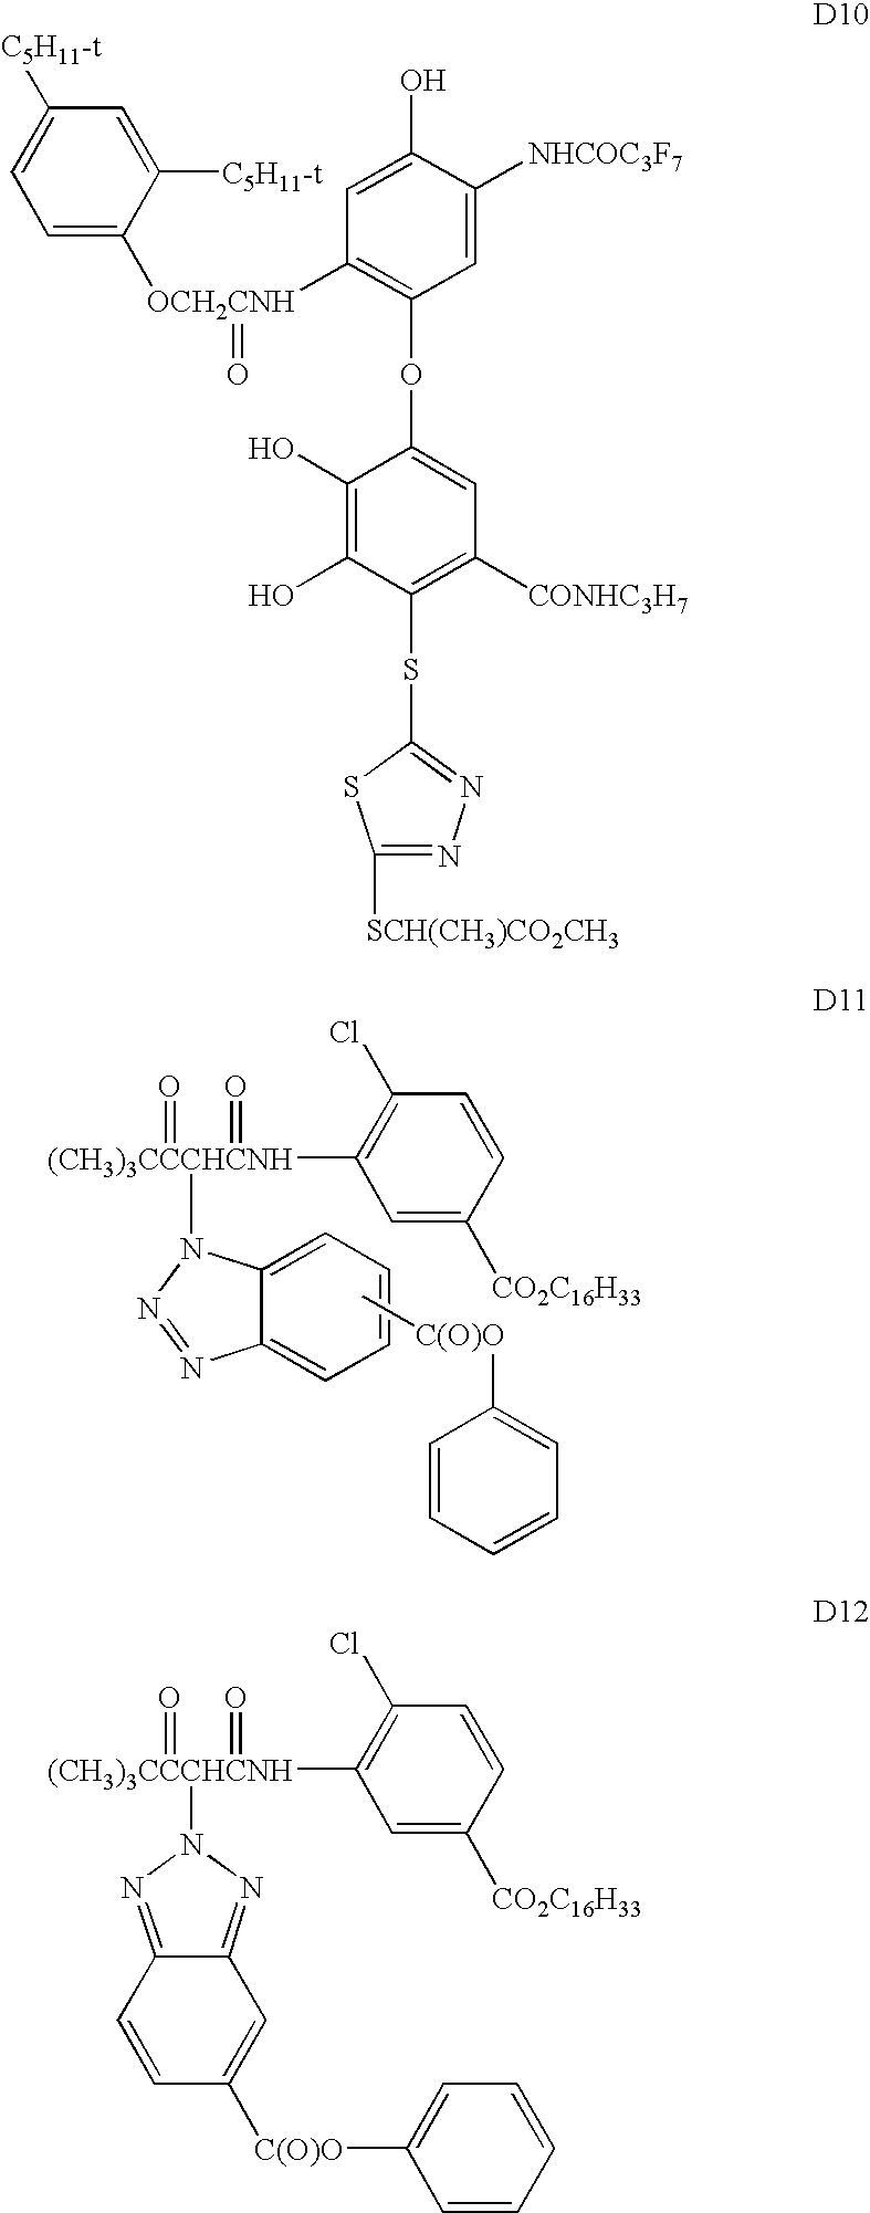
C1=CC=C2C(=C1)N=NN2[(CH3)3CCCHCNH](C1=C(Cl)C=CC([CO2C16H33])=C1)(=O)=O.C[C(O)O]C1=CC=CC=C1.OC1=CC([OCH2CNH](C2=CC=C([C5H11-t])C=C2[C5H11-t])=O)=C(OC2=CC([CONHC3H7])=C(SC3=NN=C([SCH(CH3)CO2CH3])S3)C(O)=C2O)C=C1[NHCOC3F7].C1([(CH3)3CCCHCNH](=O)(=O)N2N=C3C(=N2)C=C([C(O)O]C2=CC=CC=C2)C=C3)=C(Cl)C=CC([CO2C16H33])=C1
